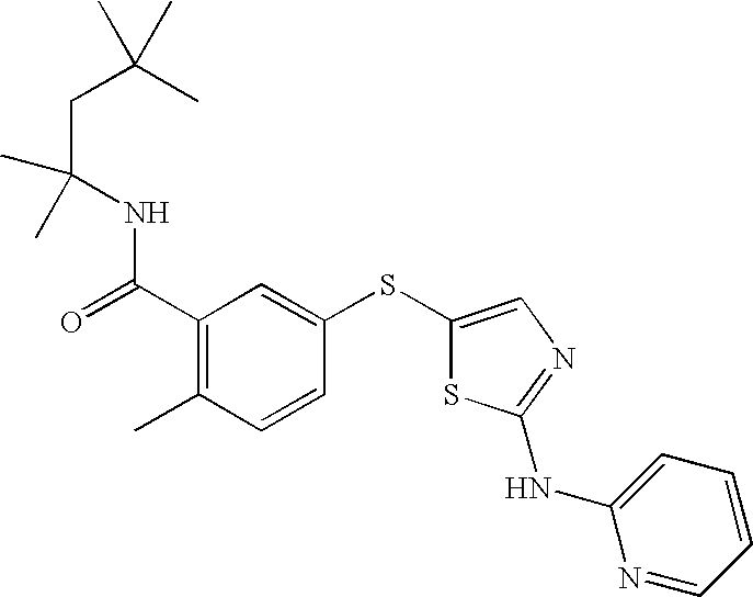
N(C(C1=C(C)C=CC(SC2=CN=C(NC3=CC=CC=N3)S2)=C1)=O)C(CC(C)(C)C)(C)C
